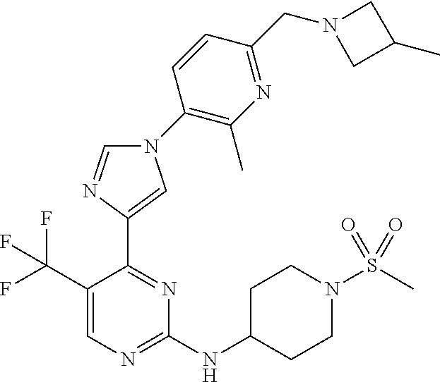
C1=NC(C2=NC(NC3CCN(S(C)(=O)=O)CC3)=NC=C2C(F)(F)F)=CN1C1=C(C)N=C(CN2CC(C)C2)C=C1
